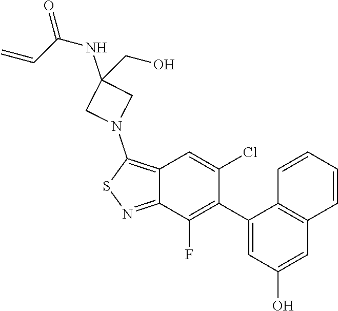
C12=C(N3CC(NC(=O)C=C)(CO)C3)SN=C1C(F)=C(C1=CC(O)=CC3=C1C=CC=C3)C(Cl)=C2
